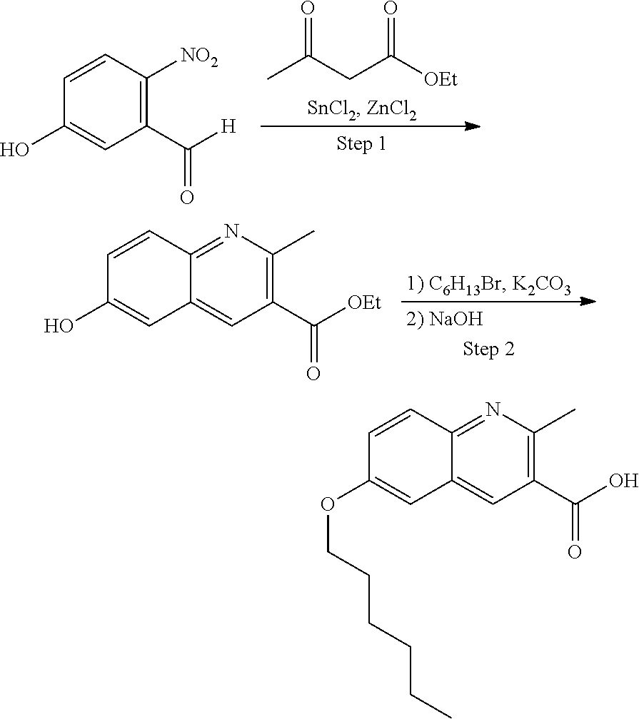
CC(=O)CC(=O)[OEt].C1=CC([NO2])=C(C(=O)[H])C=C1O.C1=CC2=NC(C)=C(C(=O)[OEt])C=C2C=C1O.C1=CC2=NC(C)=C(C(=O)O)C=C2C=C1OCCCCCC
